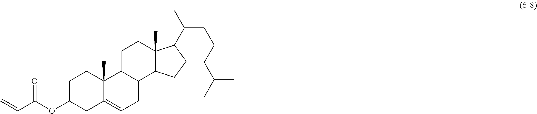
C1C(OC(C=C)=O)CC2=CCC3C(C2(C)C1)CCC1(C)C3CCC1C(C)CCCC(C)C
